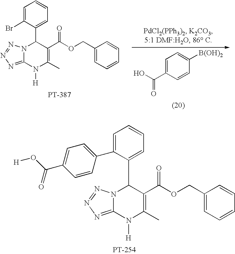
C1=C(C(O)=O)C=CC([B(OH)2])=C1.C1=C(Br)C(C2N3C(=NN=N3)N([H])C(C)=C2C(OCC2=CC=CC=C2)=O)=CC=C1.C1=C(C2=CC=C(C(O[H])=O)C=C2)C(C2N3C(=NN=N3)N([H])C(C)=C2C(OCC2=CC=CC=C2)=O)=CC=C1
